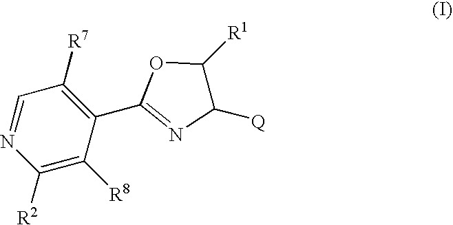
C1([R7])=C(C2=NC([Q])C([R1])O2)C([R8])=C([R2])N=C1
